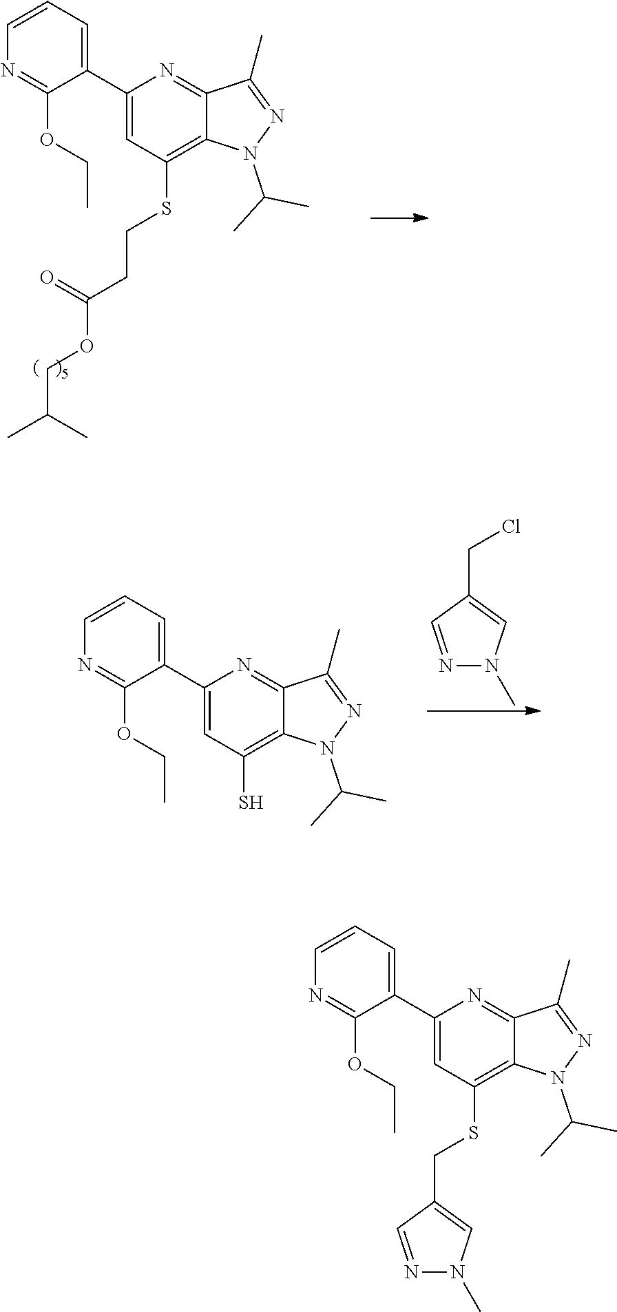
C12=NC(C3=CC=CN=C3OCC)=CC(SCCC(OCC(C)C)=O)=C1N(C(C)C)N=C2C.C12=NC(C3=CC=CN=C3OCC)=CC(S)=C1N(C(C)C)N=C2C.N1=CC(CCl)=CN1C.C12=NC(C3=CC=CN=C3OCC)=CC(SCC3=CN(C)N=C3)=C1N(C(C)C)N=C2C
